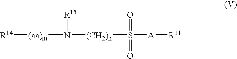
[R14][(aa)m]N([(CH2)n]S([A][R11])(=O)=O)[R15]
